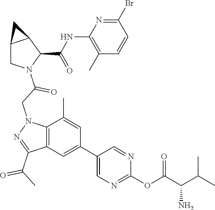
C1(Br)=NC(NC(C2C3C(CN2C(CN2N=C(C(=O)C)C4=C2C(C)=CC(C2=CN=C(OC(C(C(C)C)N)=O)N=C2)=C4)=O)C3)=O)=C(C)C=C1
